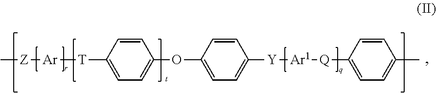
C[Z][Ar][T]C1=CC=C(OC2=CC=C([Y][Ar1][Q]C3=CC=C(C)C=C3)C=C2)C=C1
